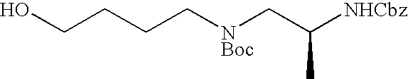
OCCCC[NBoc]CC([NHCbz])C
